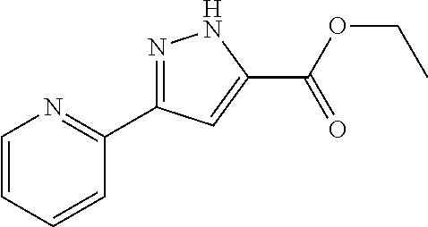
N1=C(C2=NC=CC=C2)C=C(C(OCC)=O)N1
